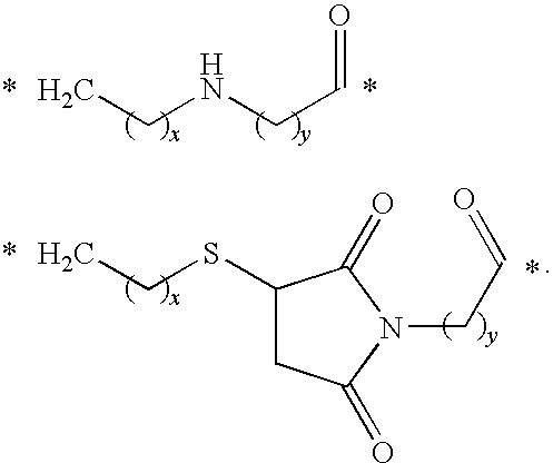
*.C(NCC)C=O.*.C1(SCC)CC(=O)N(CC=O)C1=O.*.*
